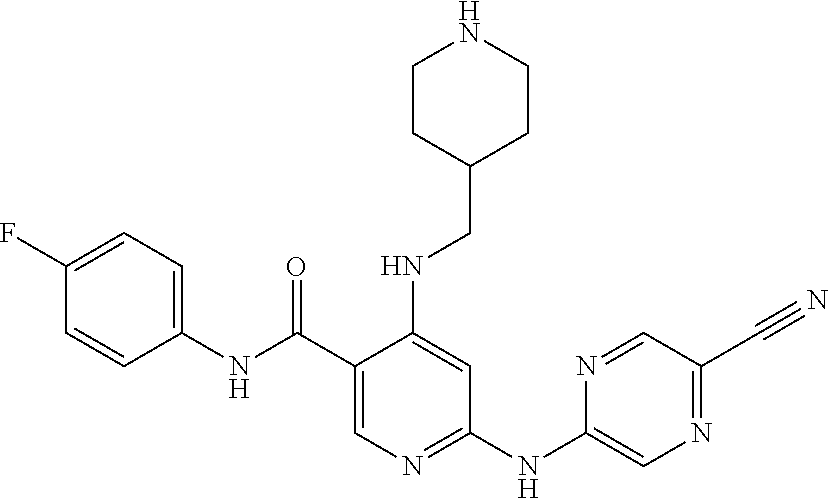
C1(C(=O)NC2=CC=C(F)C=C2)=CN=C(NC2=CN=C(C#N)C=N2)C=C1NCC1CCNCC1
